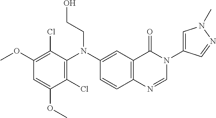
C1(Cl)=C(N(CCO)C2=CC3=C(C=C2)N=CN(C2=CN(C)N=C2)C3=O)C(Cl)=C(OC)C=C1OC
